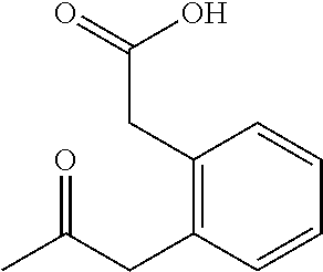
C1(CC(=O)O)=C(CC(C)=O)C=CC=C1
